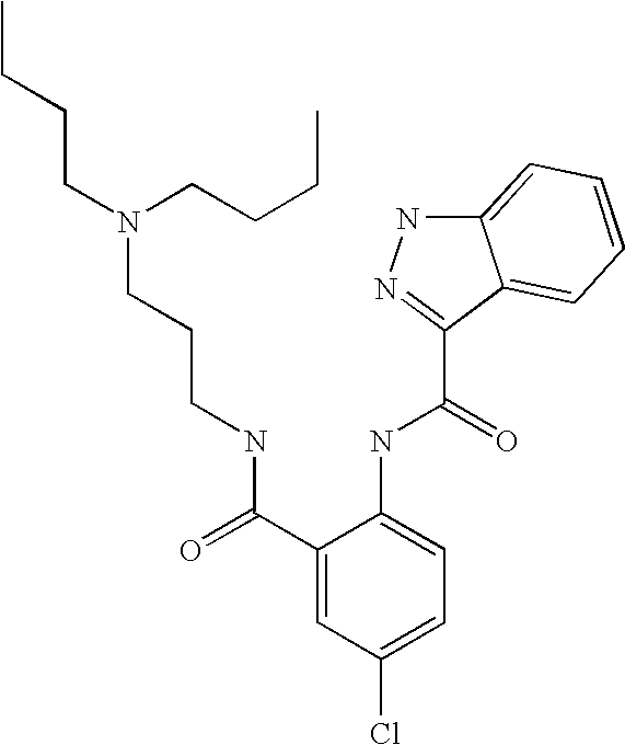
N(C(=O)C1=NNC2=CC=CC=C21)C1=CC=C(Cl)C=C1C(NCCCN(CCCC)CCCC)=O
